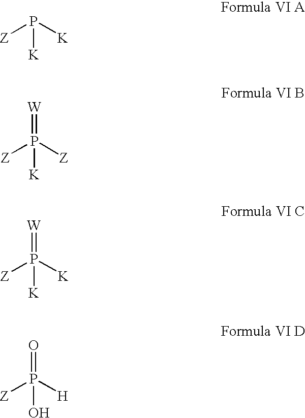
[Z]P([K])[K].[Z]P([Z])([K])=[W].[Z]P([K])([K])=[W].[Z]P([H])(O)=O
